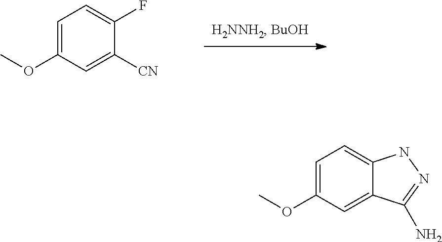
C1=C(OC)C=C([CN])C(F)=C1.C1=C(OC)C=C2C(=C1)NN=C2N
